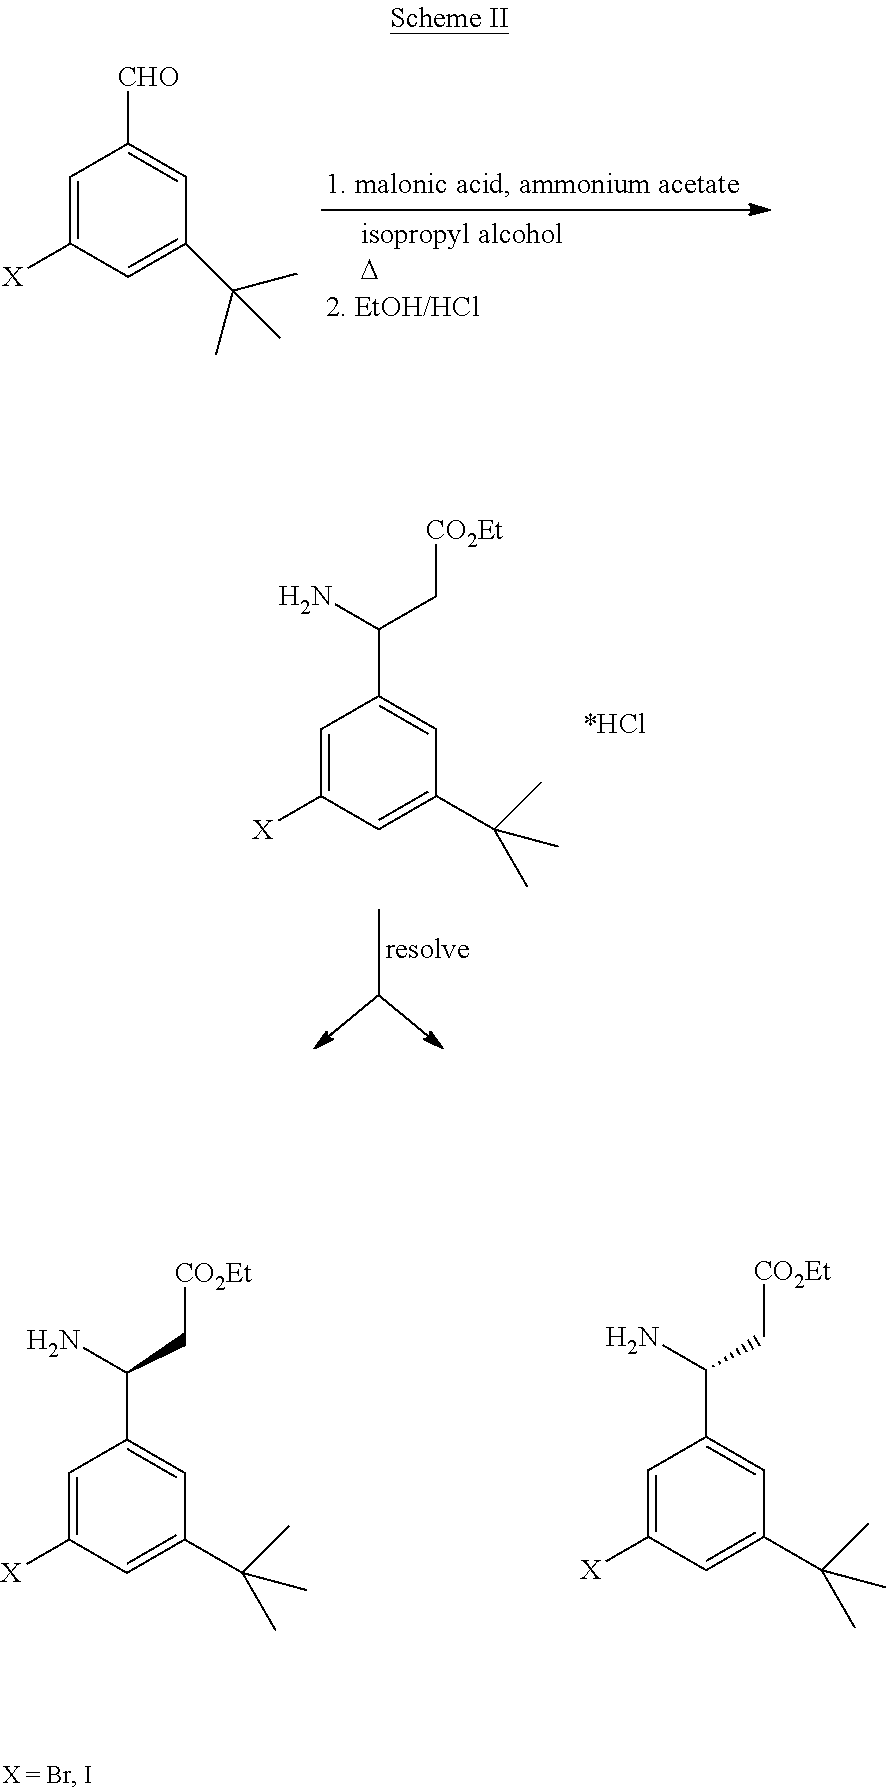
C1=C([X])C=C(C(C)(C)C)C=C1[CHO].C1=C([X])C=C(C(C)(C)C)C=C1C(N)C[CO2Et].C1=C([X])C=C(C(C)(C)C)C=C1C(N)C[CO2Et].C1=C([X])C=C(C(C)(C)C)C=C1C(N)C[CO2Et]
